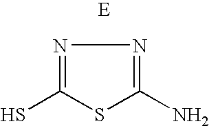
N1=C(S)SC(N)=N1
